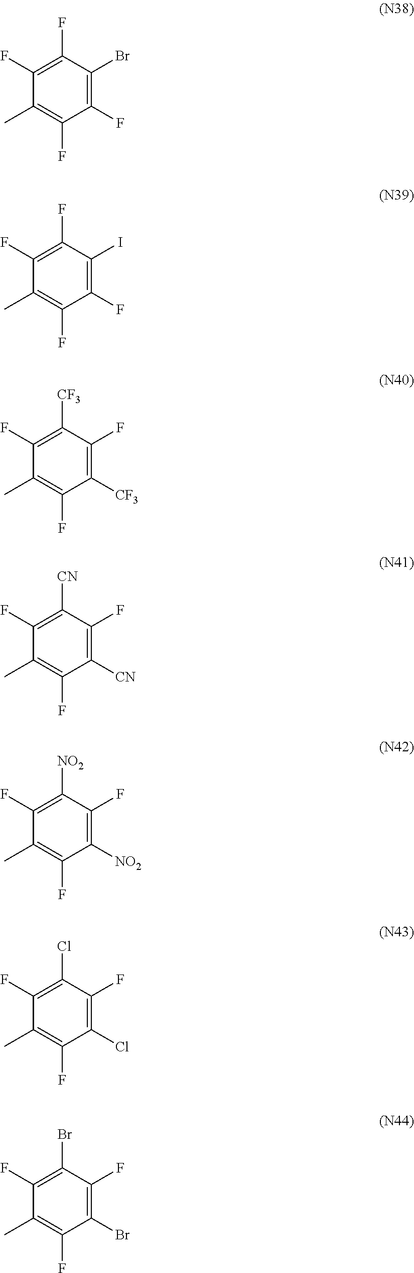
C1(F)=C(Br)C(F)=C(F)C(C)=C1F.C1(F)=C(I)C(F)=C(F)C(C)=C1F.C1([CF3])=C(F)C([CF3])=C(F)C(C)=C1F.C1([CN])=C(F)C([CN])=C(F)C(C)=C1F.C1([NO2])=C(F)C([NO2])=C(F)C(C)=C1F.C1(Cl)=C(F)C(Cl)=C(F)C(C)=C1F.C1(Br)=C(F)C(Br)=C(F)C(C)=C1F
